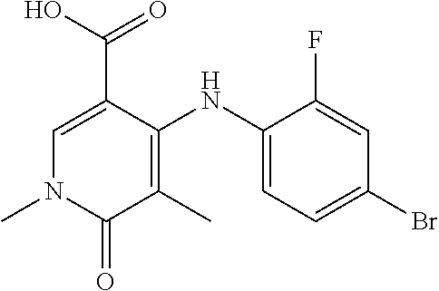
C1=C(C(O)=O)C(NC2=CC=C(Br)C=C2F)=C(C)C(=O)N1C
